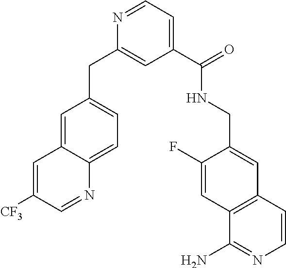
N1=CC=C(C(=O)NCC2=CC3=C(C=C2F)C(N)=NC=C3)C=C1CC1=CC=C2C(=C1)C=C([CF3])C=N2
